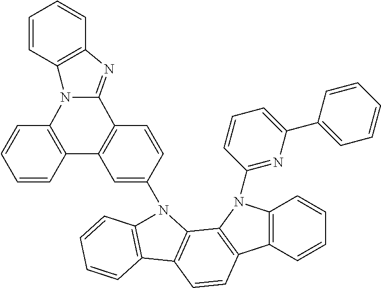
C1=CC2=C(C=C1)N1C(=NC3=C1C=CC=C3)C1=C2C=C(N2C3=C(C=CC4=C3N(C3=NC(C5=CC=CC=C5)=CC=C3)C3=C4C=CC=C3)C3=C2C=CC=C3)C=C1
